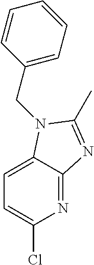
C1=C2C(=NC(Cl)=C1)N=C(C)N2CC1=CC=CC=C1
